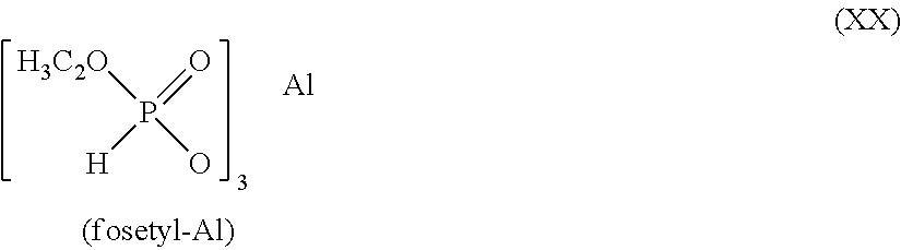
[H3C2O]P(O)(=O)[H].[Al]
